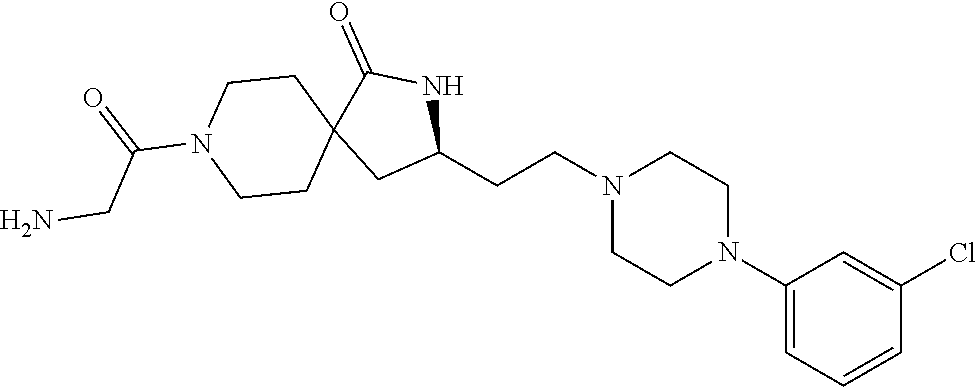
C1(N2CCN(CCC3NC(=O)C4(C3)CCN(C(=O)CN)CC4)CC2)=CC=CC(Cl)=C1
